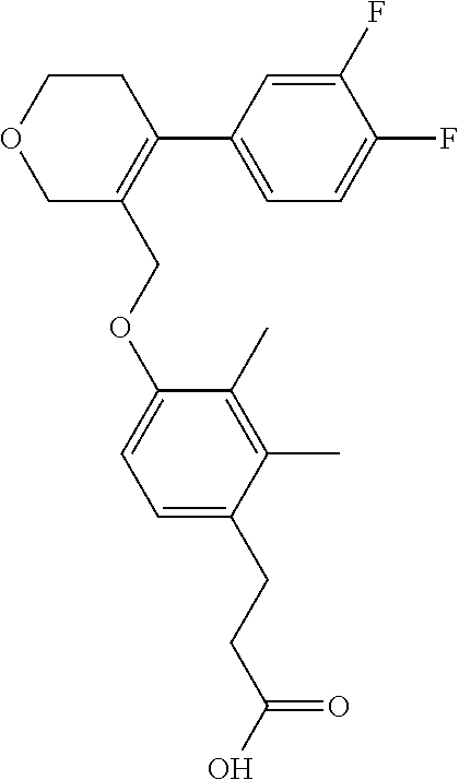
C1(F)=CC=C(C2=C(COC3=CC=C(CCC(=O)O)C(C)=C3C)COCC2)C=C1F
